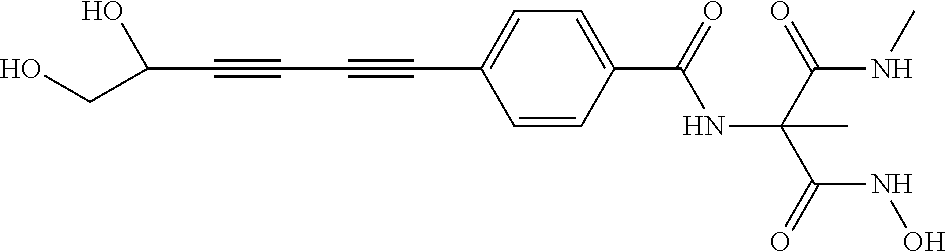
C(C#CC#CC1=CC=C(C(=O)NC(C(NC)=O)(C(=O)NO)C)C=C1)(CO)O
